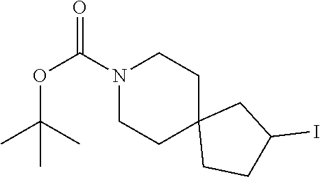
N1(C(OC(C)(C)C)=O)CCC2(CC1)CCC(I)C2
